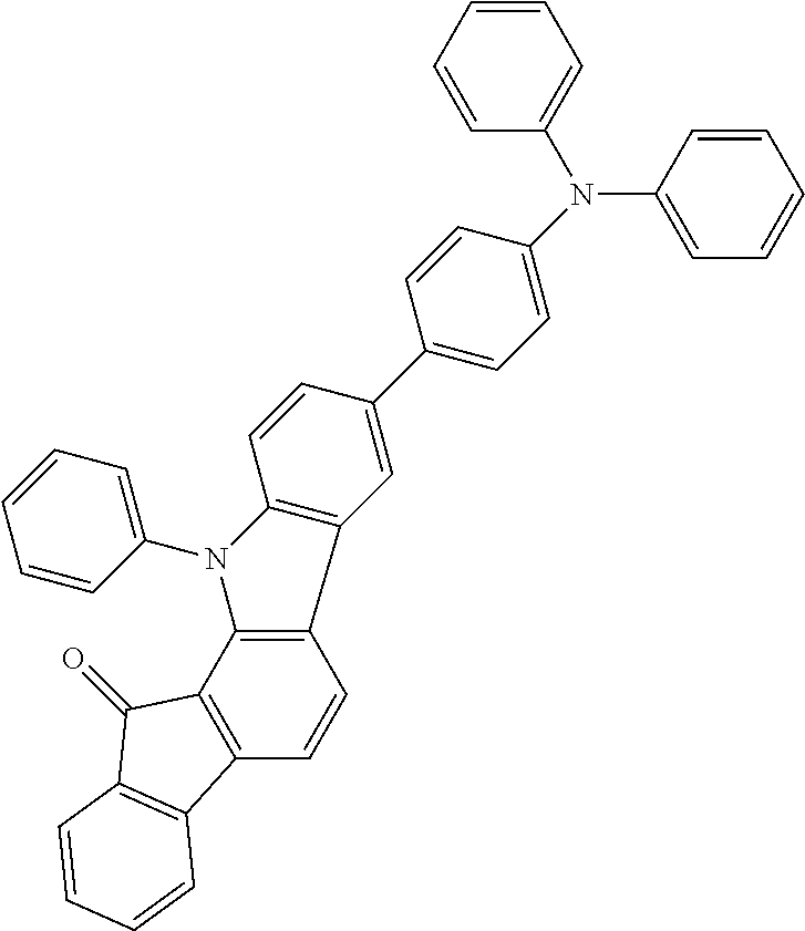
C1=CC=CC(N(C2=CC=CC=C2)C2=CC=C(C3=CC4=C(C=C3)N(C3=CC=CC=C3)C3=C4C=CC4=C3C(=O)C3=C4C=CC=C3)C=C2)=C1
